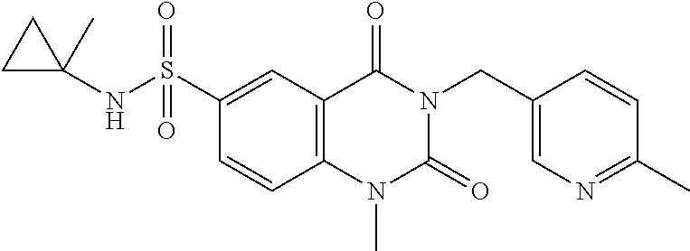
C(N1C(=O)N(C)C2=C(C1=O)C=C(S(=O)(=O)NC1(C)CC1)C=C2)C1=CN=C(C)C=C1
